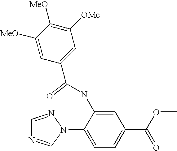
N1=CN(C2=CC=C(C(OC)=O)C=C2NC(C2=CC([OMe])=C([MeO])C([MeO])=C2)=O)N=C1
